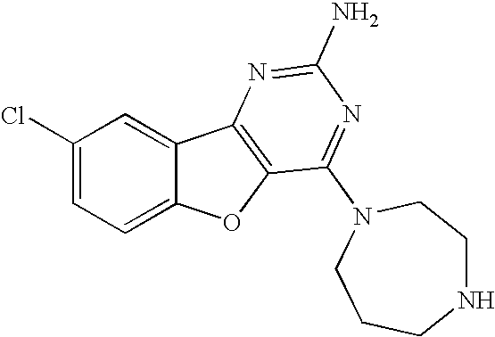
C1(Cl)=CC=C2C(=C1)C1=C(O2)C(N2CCNCCC2)=NC(N)=N1
